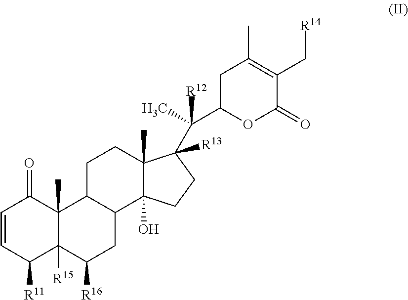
C1=CC([R11])C2([R15])C(C)(C1=O)C1C(CC2[R16])C2(O)C(C)(CC1)C([R13])(C([R12])(C)C1CC(C)=C(C[R14])C(=O)O1)CC2
